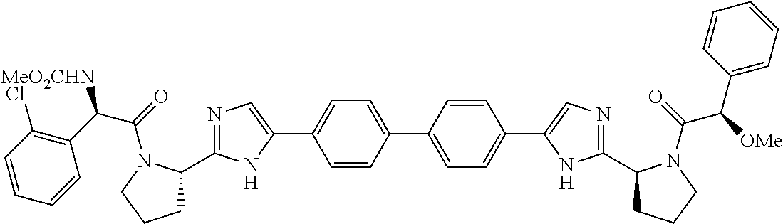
C1(C2=NC=C(C3=CC=C(C4=CC=C(C5=CN=C(C6CCCN6C(=O)C([OMe])C6=CC=CC=C6)N5)C=C4)C=C3)N2)CCCN1C(=O)C([MeO2CHN])C1=C(Cl)C=CC=C1
